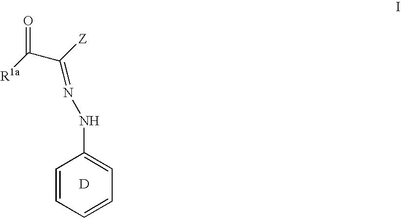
[D].C1=CC=CC=C1NN=C(C([R1a])=O)[Z]
